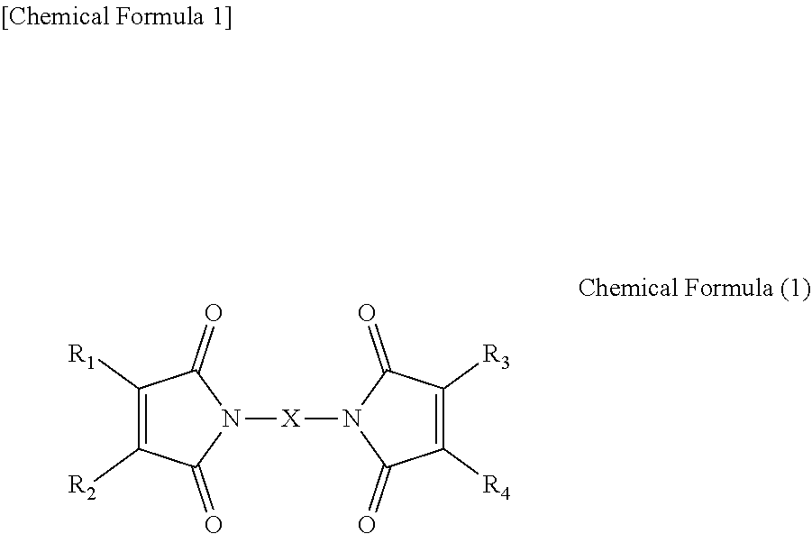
C1([R1])=C([R2])C(=O)N([X]N2C(=O)C([R4])=C([R3])C2=O)C1=O
